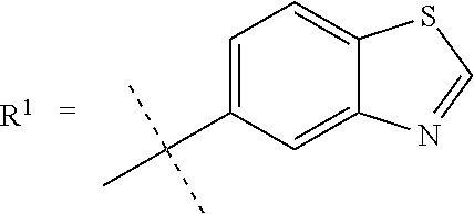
[R1].C1=C(C(C)(C)C)C=C2C(=C1)SC=N2
